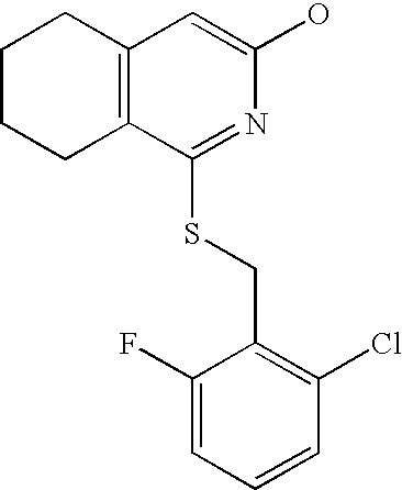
C1CCC2=C(C1)C=C(O)N=C2SCC1=C(Cl)C=CC=C1F
